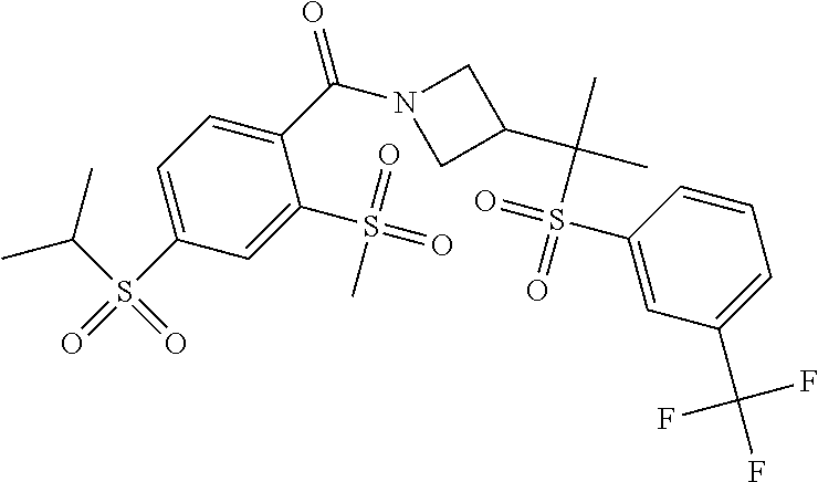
C1(C(=O)N2CC(C(C)(C)S(=O)(C3=CC(C(F)(F)F)=CC=C3)=O)C2)=CC=C(S(=O)(C(C)C)=O)C=C1S(=O)(=O)C
